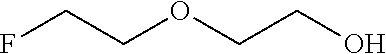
FCCOCCO
